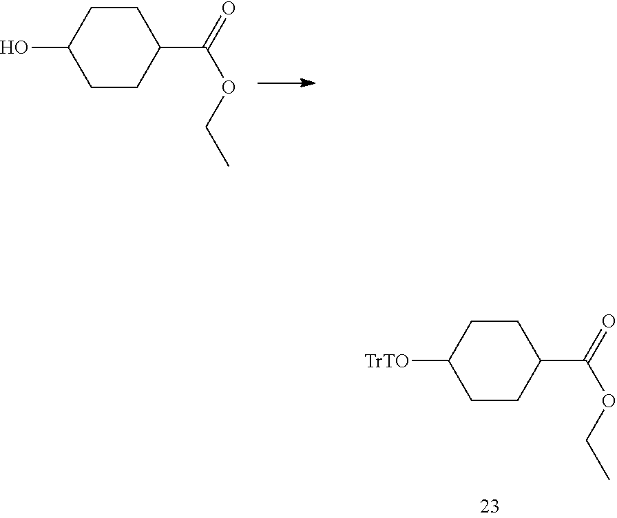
C1CC([TrTO])CCC1C(=O)OCC.C1CC(O)CCC1C(=O)OCC
